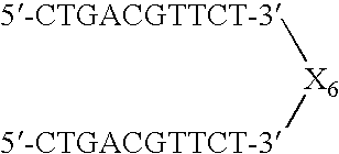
[X6]([5-CTGACGTTCT-3])[5-CTGACGTTCT-3]
